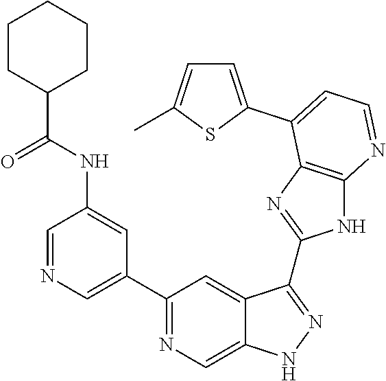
C1=NC=C(C2=NC=C3C(=C2)C(C2=NC4=C(N2)N=CC=C4C2=CC=C(C)S2)=NN3)C=C1NC(C1CCCCC1)=O
